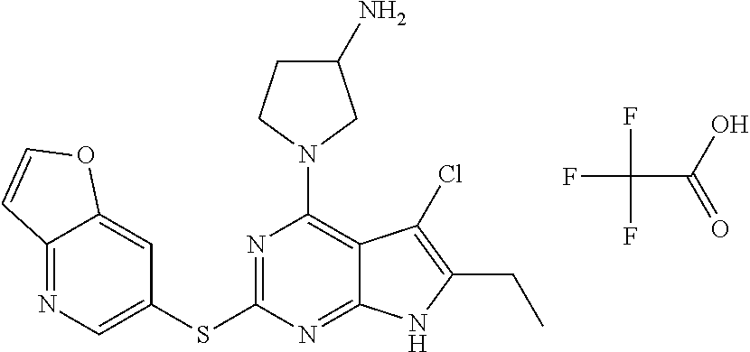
C1(N2CC(N)CC2)=C2C(=NC(SC3=CN=C4C(=C3)OC=C4)=N1)NC(CC)=C2Cl.FC(C(=O)O)(F)F
